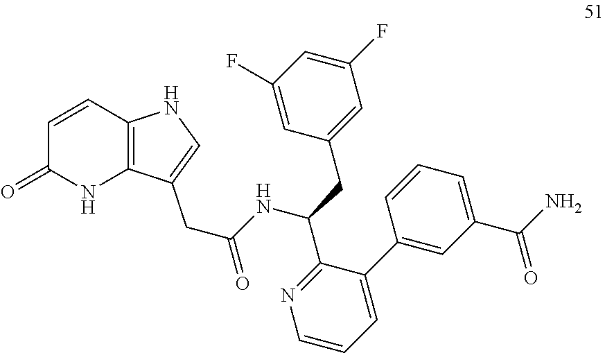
C(NC(C1=NC=CC=C1C1=CC(C(N)=O)=CC=C1)CC1=CC(F)=CC(F)=C1)(=O)CC1=CNC2=C1NC(=O)C=C2
